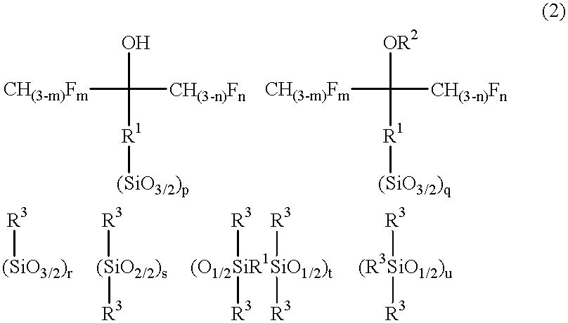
[CH(3-m)Fm]C(O)([R1][(SiO3/2)p])[CH(3-n)Fn].[CH(3-m)Fm]C([OR2])([R1][(SiO3/2)q])[CH(3-n)Fn].[R3][(SiO3/2)r].[R3][(SiO2/2)s][R3].[(O1/2SiR1SiO1/2)t]([R3])([R3])([R3])[R3].[(R3SiO1/2)u]([R3])[R3]
